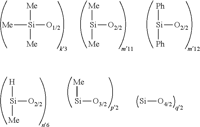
[Me][Si]([O2/2])[Me].[Me][Si]([Me])([O1/2])[Me].[Ph][Si]([O2/2])[Ph].[H][Si]([O2/2])[Me].[Si][O4/2].[Me][Si][O3/2]
